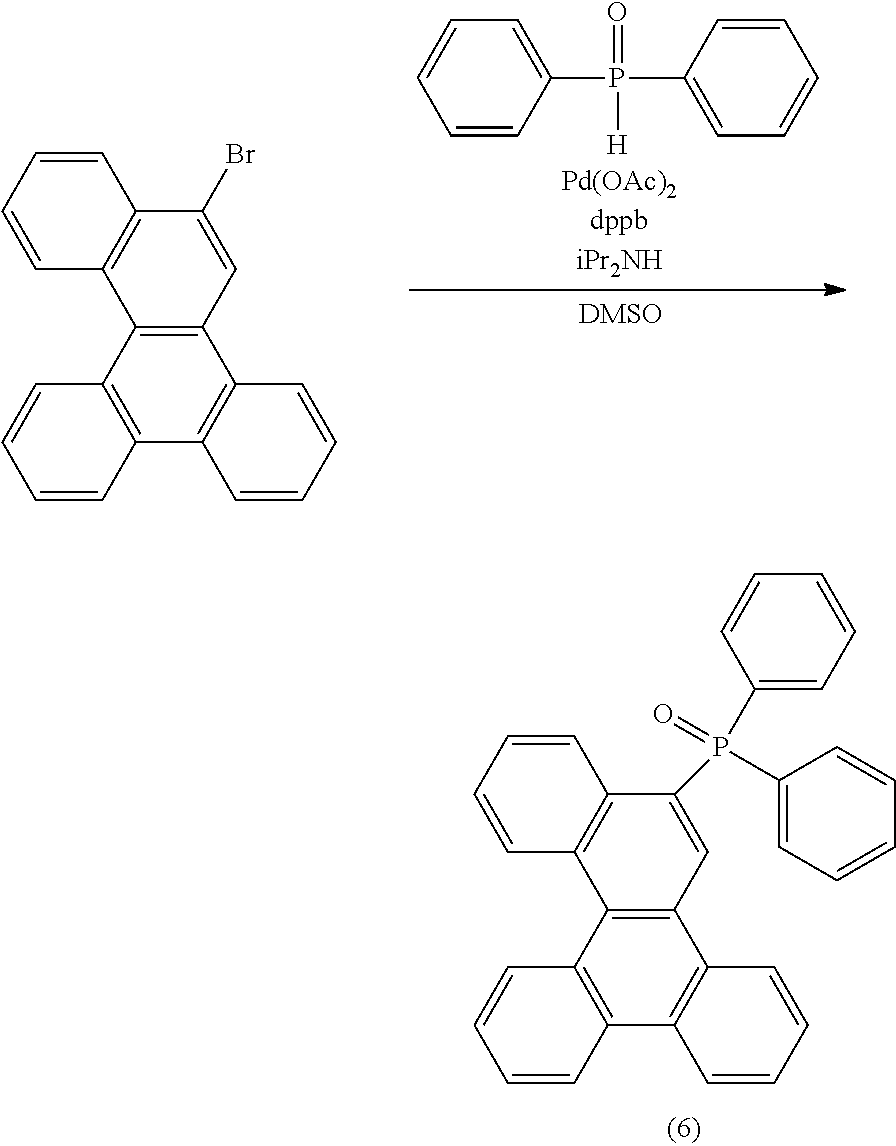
P([H])(C1=CC=CC=C1)(C1=CC=CC=C1)=O.C12=C(C3=C(C4=C1C=CC=C4)C=CC=C3)C1=C(C(Br)=C2)C=CC=C1.C12=C(C3=C(C4=C1C=CC=C4)C=CC=C3)C1=C(C(P(C3=CC=CC=C3)(C3=CC=CC=C3)=O)=C2)C=CC=C1
